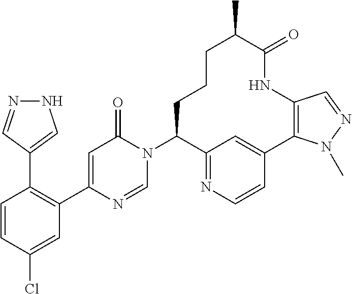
C1(C2=C(C3=CC(=O)N(C4C5=NC=CC(=C5)C5=C(NC(=O)C(C)CCC4)C=NN5C)C=N3)C=C(Cl)C=C2)=CNN=C1
